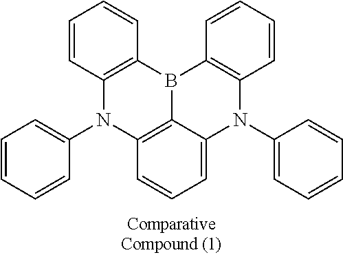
C12=C(B3C4=C(N1C1=CC=CC=C1)C=CC=C4N(C1=CC=CC=C1)C1=C3C=CC=C1)C=CC=C2
